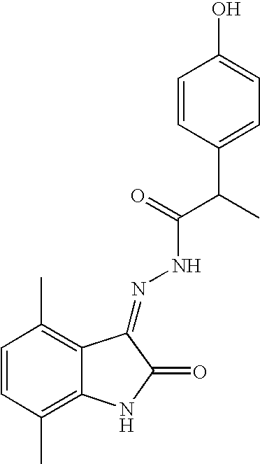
C1=CC(C)=C2C(=C1C)C(=NNC(C(C1=CC=C(O)C=C1)C)=O)C(=O)N2
